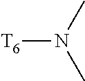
CN(C)[T6]
